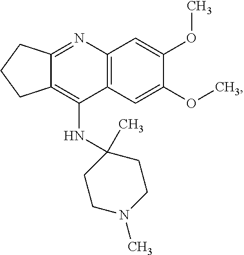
C12=NC3=C(C(NC4(C)CCN(C)CC4)=C1CCC2)C=C(OC)C(OC)=C3
